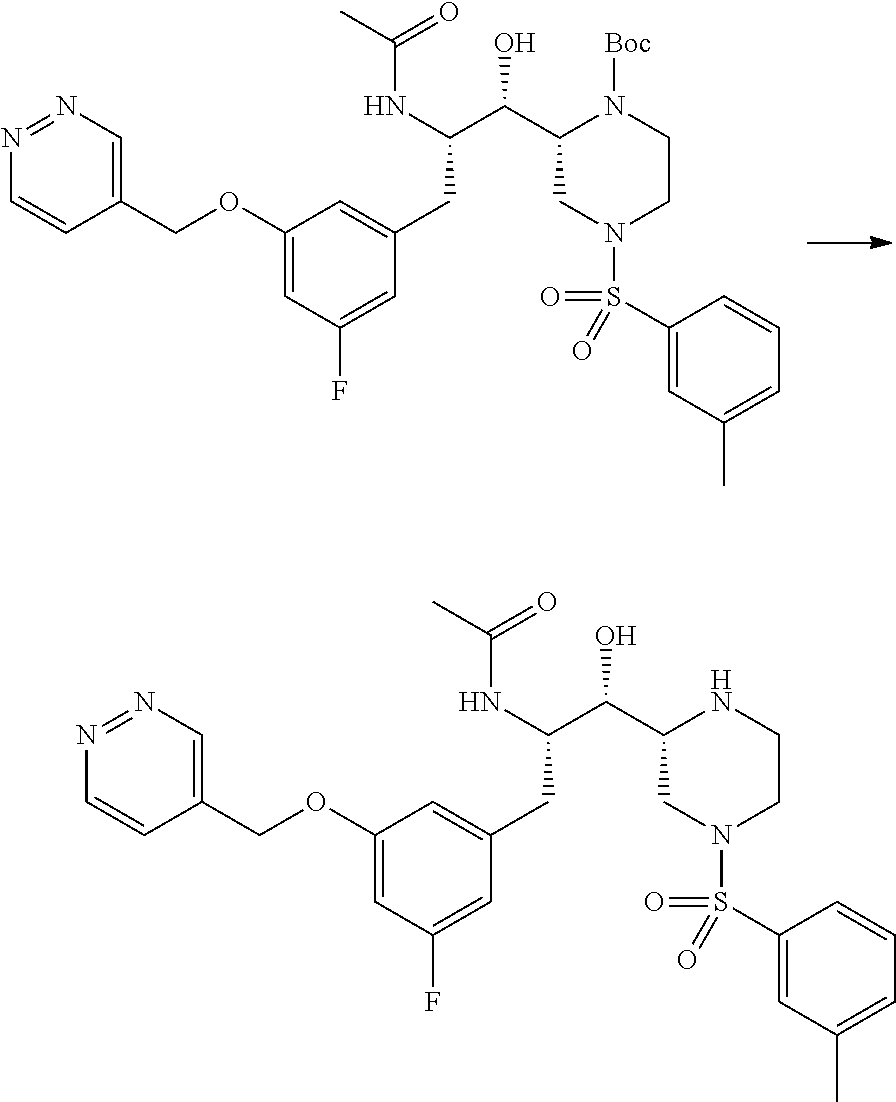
C(C1CN(S(C2=CC(C)=CC=C2)(=O)=O)CCN1[Boc])(O)C(NC(C)=O)CC1=CC(OCC2=CN=NC=C2)=CC(F)=C1.C(C1CN(S(C2=CC(C)=CC=C2)(=O)=O)CCN1)(O)C(NC(C)=O)CC1=CC(OCC2=CN=NC=C2)=CC(F)=C1
